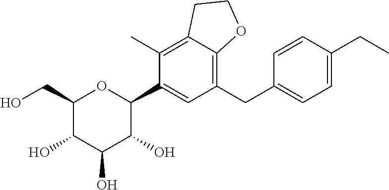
C1(C)=C2C(=C(CC3=CC=C(CC)C=C3)C=C1C1OC(CO)C(O)C(O)C1O)OCC2
